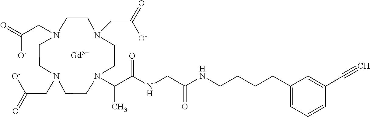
N1(CC(=O)[O-])CCN(CC(=O)[O-])CCN(CC(=O)[O-])CCN(C(C(NCC(NCCCCC2=CC=CC(C#C)=C2)=O)=O)C)CC1.[Gd]
